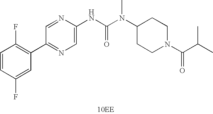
[10EE].C1(C2=C(F)C=CC(F)=C2)=NC=C(NC(N(C)C2CCN(C(C(C)C)=O)CC2)=O)N=C1
